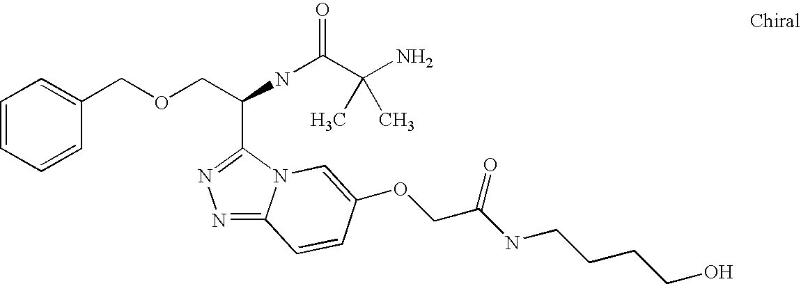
C(NC(=O)C(N)(C)C)(COCC1=CC=CC=C1)C1=NN=C2N1C=C(OCC(NCCCCO)=O)C=C2
